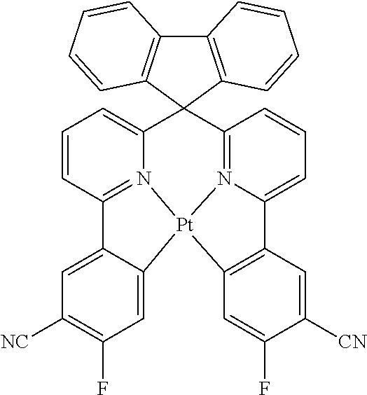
C12=CC([NC])=C(F)C=C1[Pt]13N4=C2C=CC=C4C2(C4=N1C(=CC=C4)C1=C3C=C(F)C([CN])=C1)C1=C(C3=C2C=CC=C3)C=CC=C1
